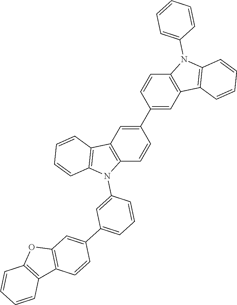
C12=C(OC3=C1C=CC(C1=CC=CC(N4C5=C(C6=C4C=CC=C6)C=C(C4=CC6=C(C=C4)N(C4=CC=CC=C4)C4=C6C=CC=C4)C=C5)=C1)=C3)C=CC=C2
